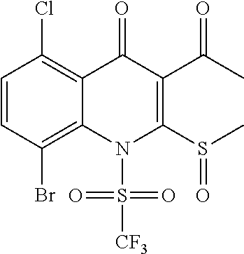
C1=CC(Br)=C2C(=C1Cl)C(=O)C(C(C)=O)=C(S(C)=O)N2S([CF3])(=O)=O
